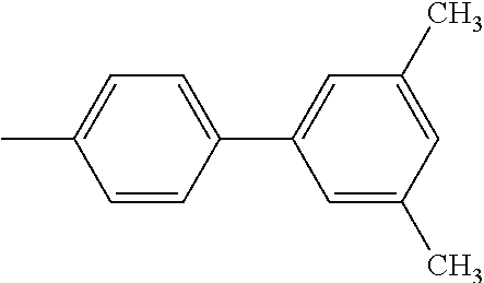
C1=C(C)C=CC(C2=CC(C)=CC(C)=C2)=C1
